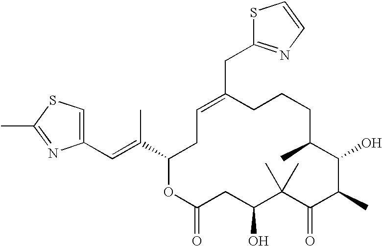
C1(C=C(C2CC=C(CC3=NC=CS3)CCCC(C)C(O)C(C)C(=O)C(C)(C)C(O)CC(=O)O2)C)=CSC(C)=N1
